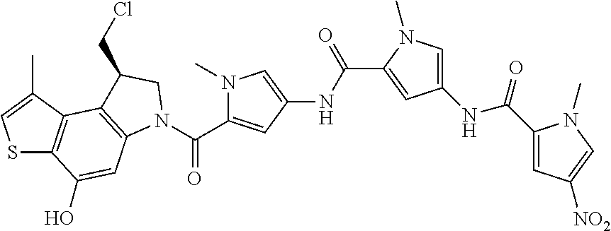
S1C2=C(C(C)=C1)C1=C(C=C2O)N(C(=O)C2=CC(NC(C3=CC(NC(C4=CC([NO2])=CN4C)=O)=CN3C)=O)=CN2C)CC1CCl
